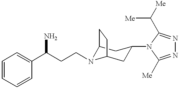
NC(CCN1C2CC(N3C([Me])=NN=C3C([Me])[Me])CC1CC2)C1=CC=CC=C1
